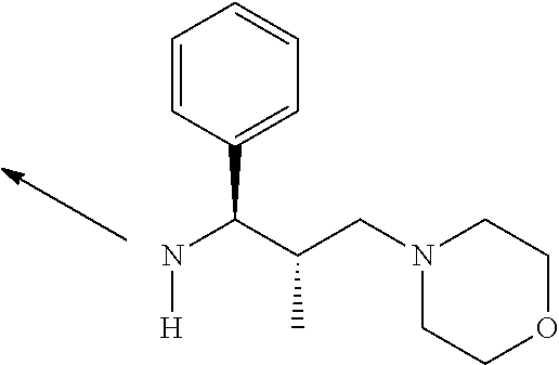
N(C(C(CN1CCOCC1)C)C1=CC=CC=C1)[H]
